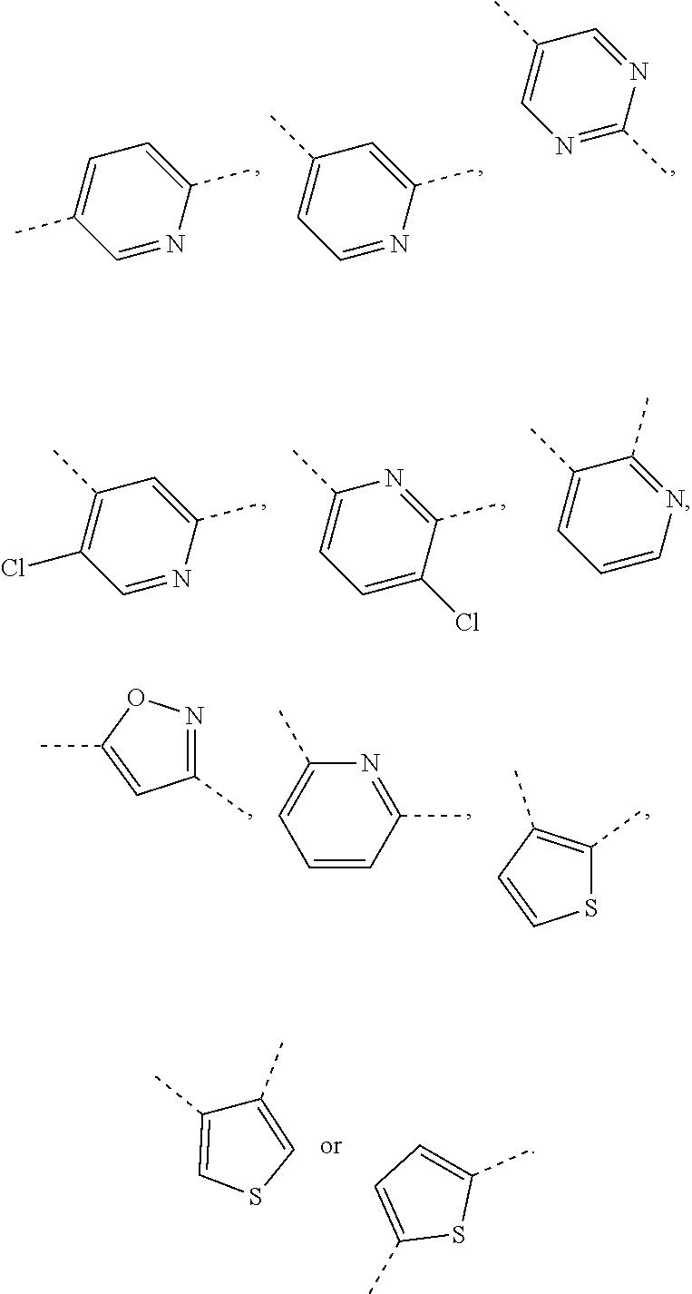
C1=C(C)C=NC(C)=C1.C1(C)=CC=NC(C)=C1.C1(C)=CN=C(C)N=C1.C1(C)=C(Cl)C=NC(C)=C1.C1(C)=CC=C(Cl)C(C)=N1.C1(C)=CC=CN=C1C.C1(C)=NOC(C)=C1.C1(C)=NC(C)=CC=C1.S1C(C)=C(C)C=C1.C1(C)=CC=C(C)S1.C1(C)=CSC=C1C
